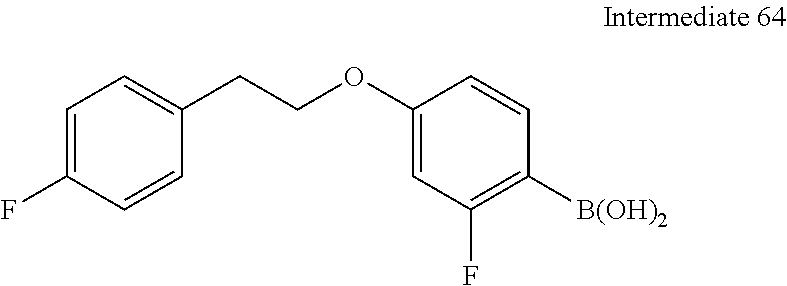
C1=C(F)C=CC(CCOC2=CC(F)=C([B(OH)2])C=C2)=C1
